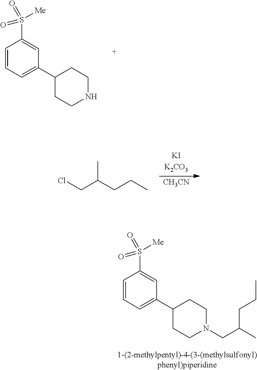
C1=CC=C(C2CCNCC2)C=C1S([Me])(=O)=O.ClCC(CCC)C.[CH3CN].C1=CC=C(C2CCN(CC(CCC)C)CC2)C=C1S([Me])(=O)=O
